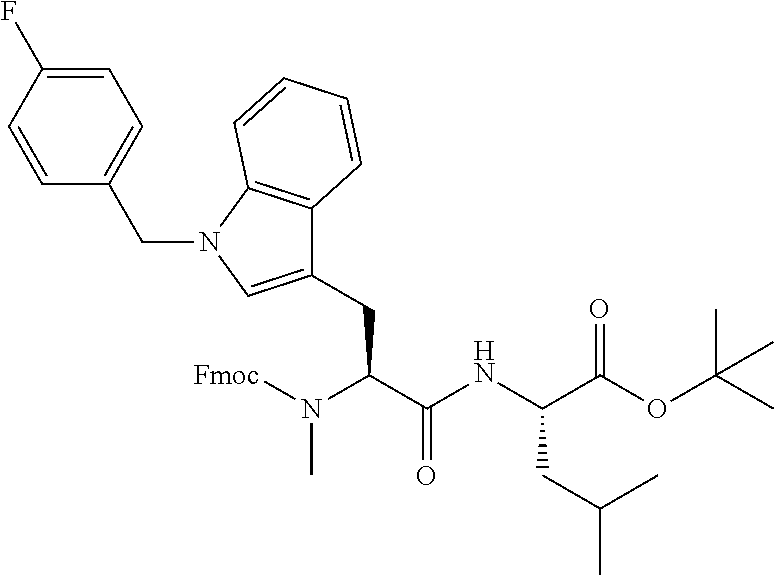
N(C(C(NC(C(OC(C)(C)C)=O)CC(C)C)=O)CC1=CN(CC2=CC=C(F)C=C2)C2=C1C=CC=C2)([Fmoc])C
